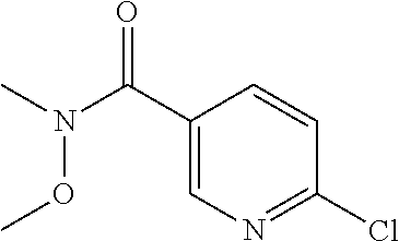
C1(C(N(C)OC)=O)=CN=C(Cl)C=C1
